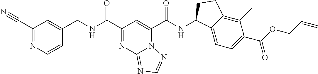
C(NC(C1=NC2=NC=NN2C(C(NC2C3=CC=C(C(OCC=C)=O)C(C)=C3CC2)=O)=C1)=O)C1=CC(C#N)=NC=C1
